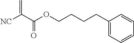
[NC]C(C(OCCCCC1=CC=CC=C1)=O)=C
